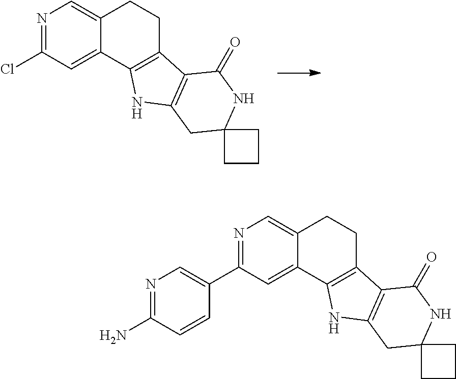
N1=C(Cl)C=C2C(=C1)CCC1=C2NC2=C1C(=O)NC1(C2)CCC1.N1=C(C2=CN=C(N)C=C2)C=C2C(=C1)CCC1=C2NC2=C1C(=O)NC1(C2)CCC1
